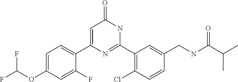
C1(C2=CC(=O)NC(C3=C(Cl)C=CC(CNC(C(C)C)=O)=C3)=N2)=CC=C(OC(F)F)C=C1F
